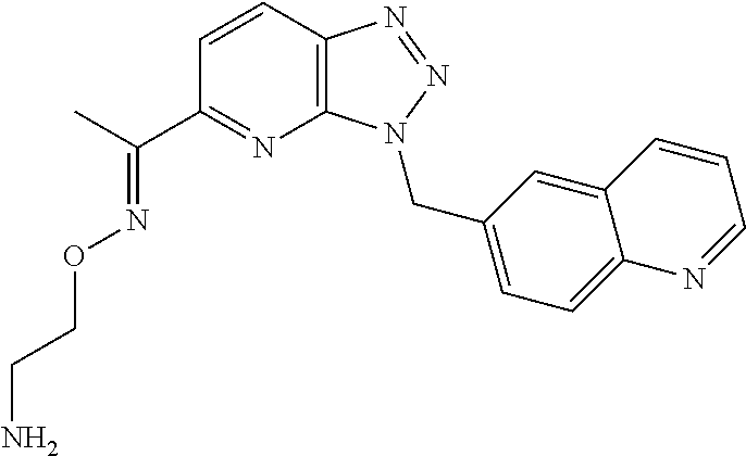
C(C)(C1=NC2=C(C=C1)N=NN2CC1=CC=C2C(=C1)C=CC=N2)=NOCCN
